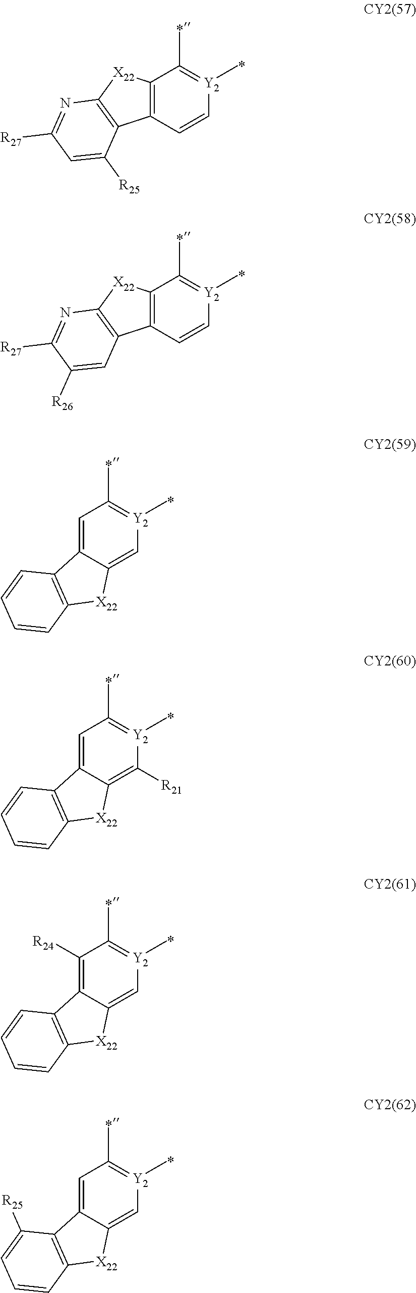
C12=C(C=C[Y2](C)=C1C)C1=C([X22]2)N=C([R27])C=C1[R25].C12=C(C=C[Y2](C)=C1C)C1=C([X22]2)N=C([R27])C([R26])=C1.C1=C2C(=C[Y2](C)=C1C)[X22]C1=C2C=CC=C1.C1=C2C(=C([R21])[Y2](C)=C1C)[X22]C1=C2C=CC=C1.C1([R24])=C2C(=C[Y2](C)=C1C)[X22]C1=C2C=CC=C1.C1=C2C(=C[Y2](C)=C1C)[X22]C1=C2C([R25])=CC=C1
